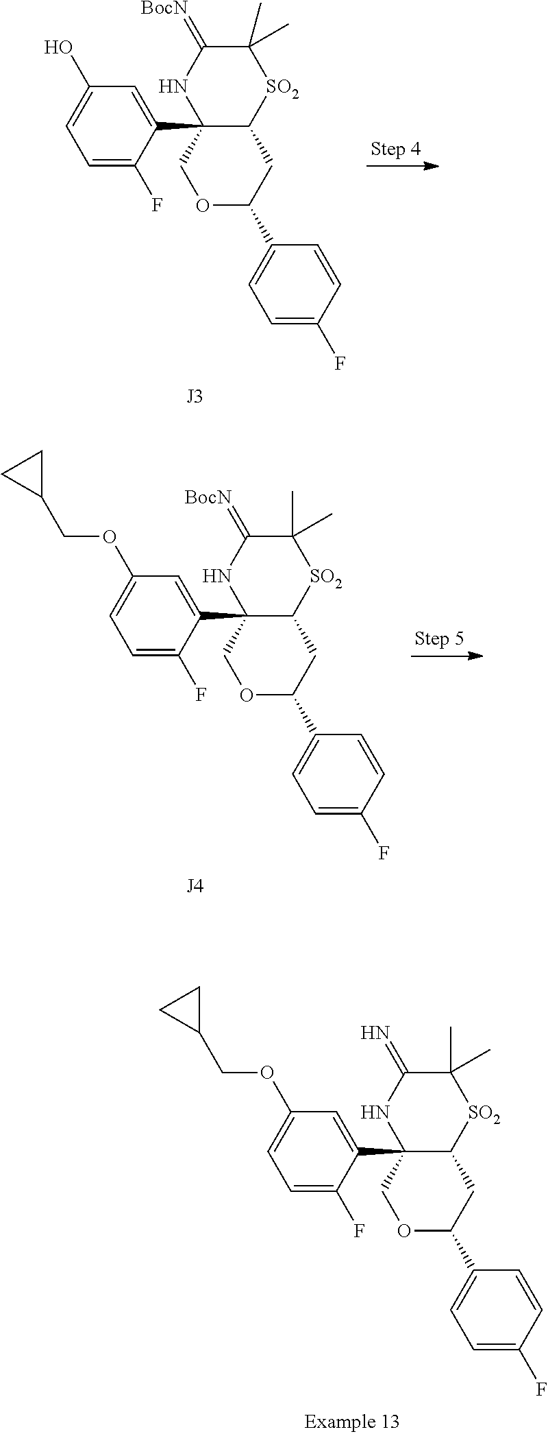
C12(C3=CC(O)=CC=C3F)C([SO2]C(C)(C)C(=[BocN])N1)CC(C1=CC=C(F)C=C1)OC2.C12(C3=CC(OCC4CC4)=CC=C3F)C([SO2]C(C)(C)C(=[BocN])N1)CC(C1=CC=C(F)C=C1)OC2.C12(C3=CC(OCC4CC4)=CC=C3F)C([SO2]C(C)(C)C(=N)N1)CC(C1=CC=C(F)C=C1)OC2
